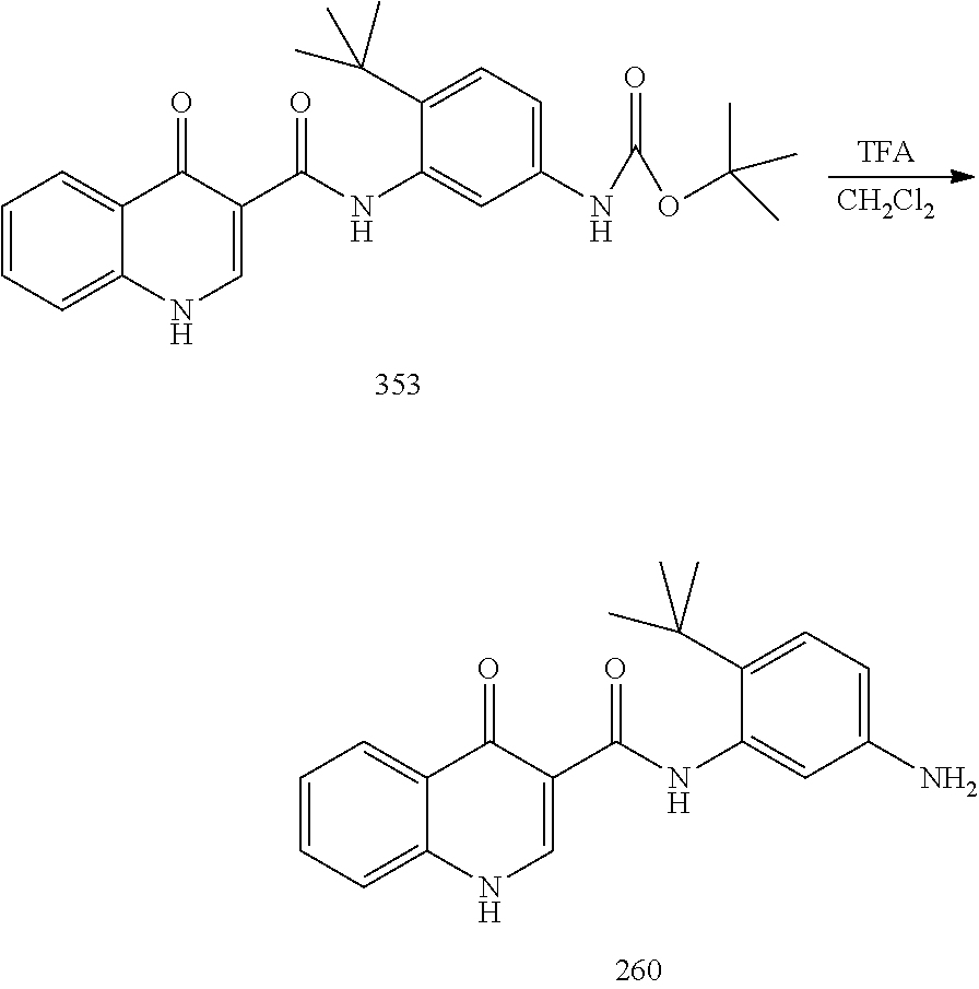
[TFA].[CH2Cl2].C1=CC=C2C(=C1)C(=O)C(C(NC1=CC(NC(OC(C)(C)C)=O)=CC=C1C(C)(C)C)=O)=CN2.C1=CC=C2C(=C1)C(=O)C(C(NC1=CC(N)=CC=C1C(C)(C)C)=O)=CN2
